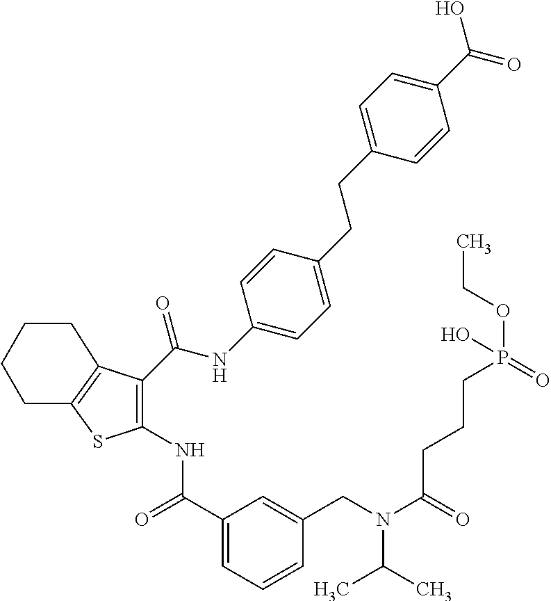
C1(C(=O)NC2=C(C(NC3=CC=C(CCC4=CC=C(C(=O)O)C=C4)C=C3)=O)C3=C(S2)CCCC3)=CC=CC(CN(C(=O)CCCP(OCC)(=O)O)C(C)C)=C1
